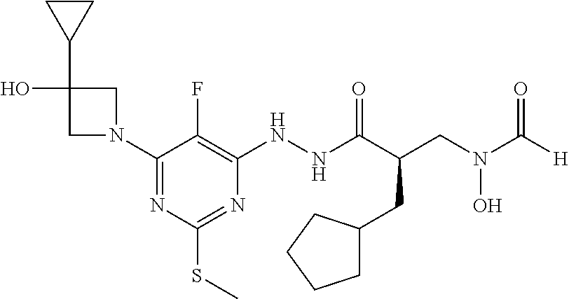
C1N(C2=NC(SC)=NC(NNC(C(CC3CCCC3)CN(C([H])=O)O)=O)=C2F)CC1(C1CC1)O
